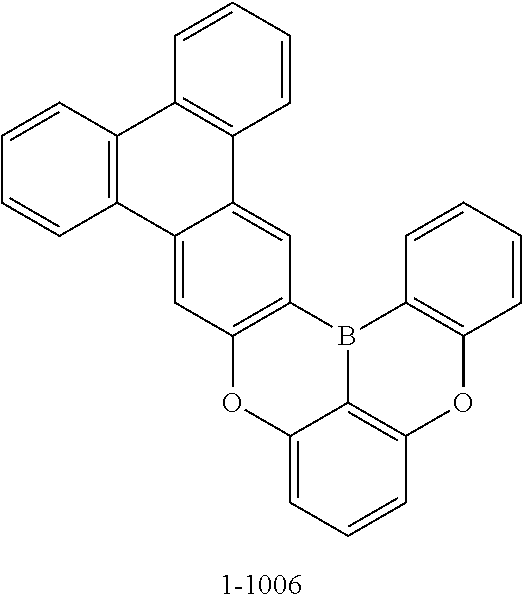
C12=CC3=C(C=C1C1=C(C4=C2C=CC=C4)C=CC=C1)B1C2=C(C=CC=C2)OC2=C1C(=CC=C2)O3
